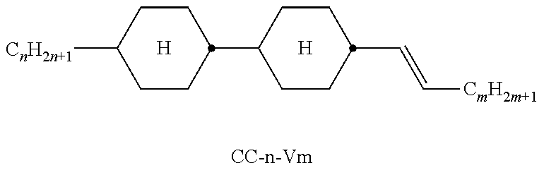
[H].[H].[CnH2n+1]C1CCC(C2CCC(C=C[CmH2m+1])CC2)CC1
